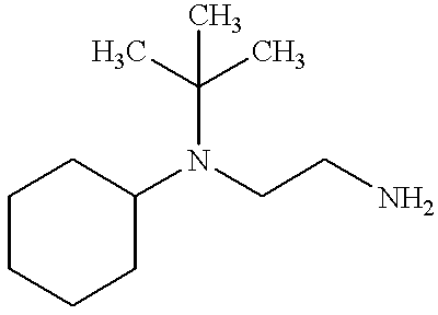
C1CCCC(N(CCN)C(C)(C)C)C1
